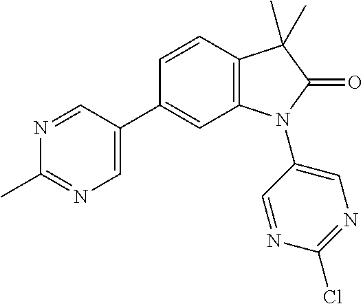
C12=C(C=CC(C3=CN=C(C)N=C3)=C1)C(C)(C)C(=O)N2C1=CN=C(Cl)N=C1
